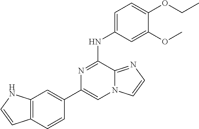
C12=C(C=CC(C3=CN4C(=NC=C4)C(NC4=CC=C(OCC)C(OC)=C4)=N3)=C1)C=CN2
